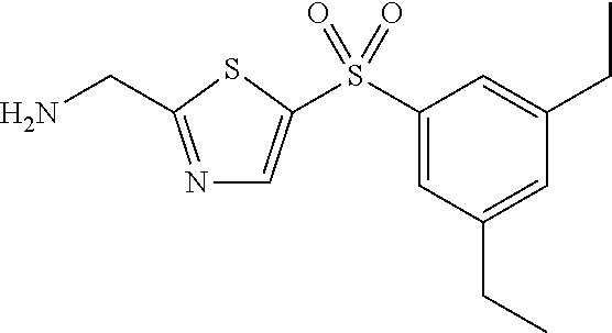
N1=C(CN)SC(S(C2=CC(CC)=CC(CC)=C2)(=O)=O)=C1
